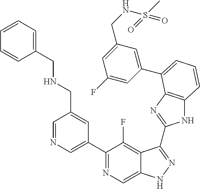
C1=NC=C(C2=NC=C3C(=C2F)C(C2=NC4=C(N2)C=CC=C4C2=CC(CNS(C)(=O)=O)=CC(F)=C2)=NN3)C=C1CNCC1=CC=CC=C1
